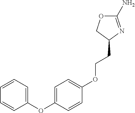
C1=CC=C(OC2=CC=C(OCCC3N=C(N)OC3)C=C2)C=C1
